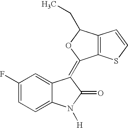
C1(F)=CC=C2C(=C1)C(=C1C3=C(C=CS3)C(CC)O1)C(=O)N2[H]
